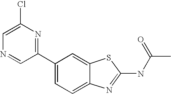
C1(C2=NC(Cl)=CN=C2)=CC=C2C(=C1)SC(NC(C)=O)=N2
